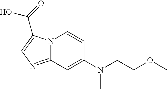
C(O)(=O)C1=CN=C2N1C=CC(N(CCOC)C)=C2
